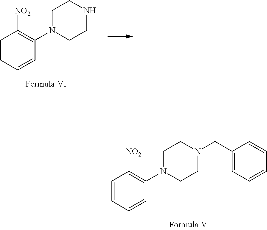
C1=CC=CC(N2CCN(CC3=CC=CC=C3)CC2)=C1[NO2].C1=CC=CC(N2CCNCC2)=C1[NO2]
